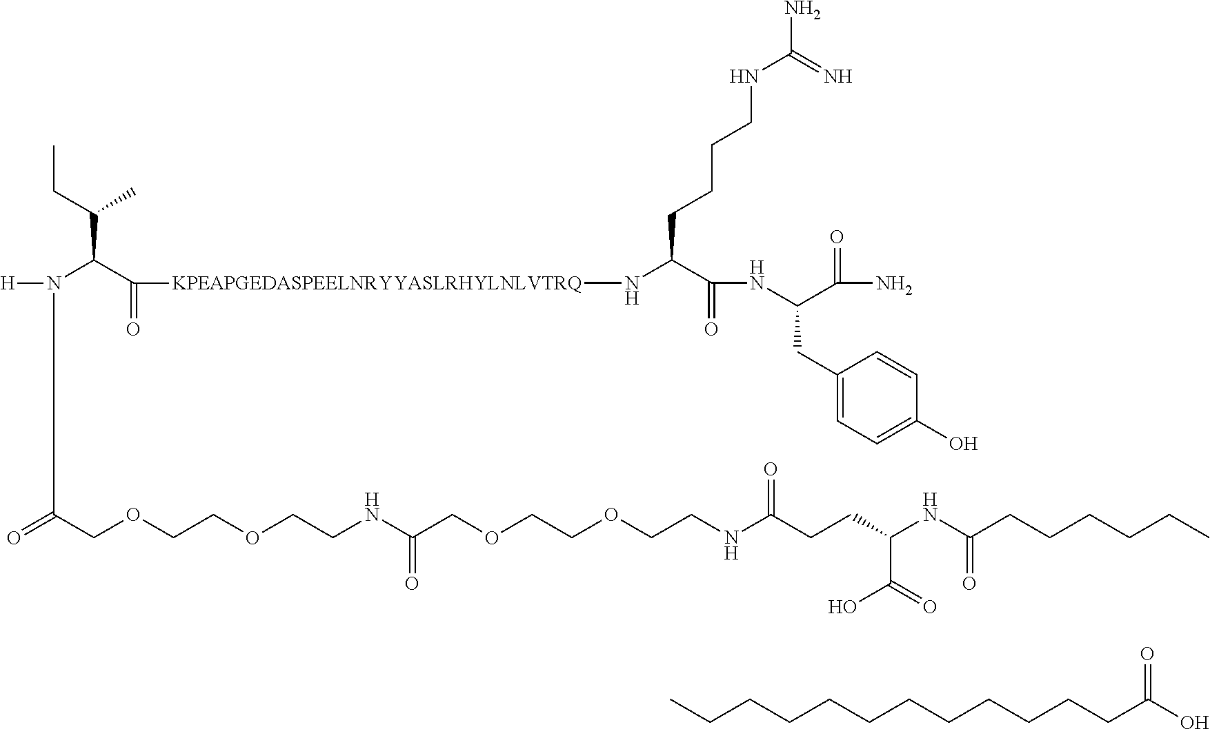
[KPEAPGEDASPEELNRYYASLRHYLNLVTRQ](NC(C(=O)NC(C(=O)N)CC1=CC=C(O)C=C1)CCCCNC(N)=N)C(C(N([H])C(COCCOCCNC(COCCOCCNC(CCC(NC(CCCCCC)=O)C(=O)O)=O)=O)=O)C(CC)C)=O.C(CCCCCCCCCCC(=O)O)C
